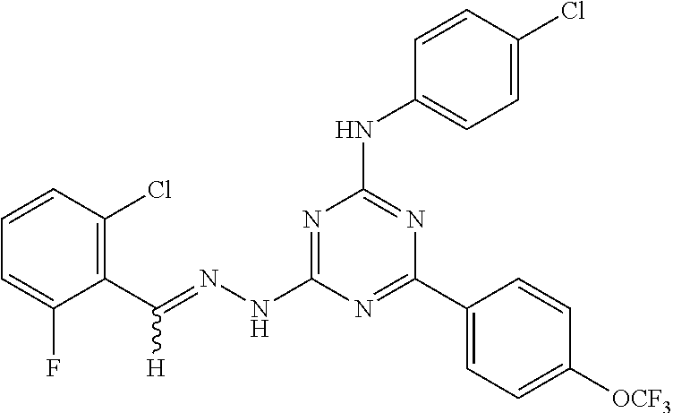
C1(C(=NNC2=NC(NC3=CC=C(Cl)C=C3)=NC(C3=CC=C([OCF3])C=C3)=N2)[H])=C(Cl)C=CC=C1F
